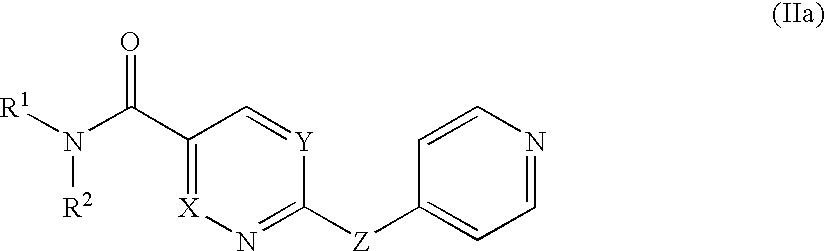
C1(C(N([R1])[R2])=O)=[X]N=C([Z]C2=CC=NC=C2)[Y]=C1
